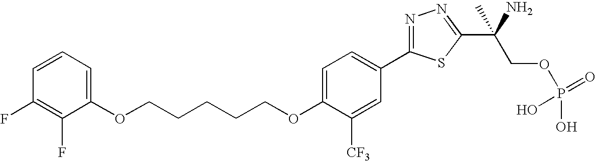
C(OC1=CC=C(C2=NN=C(C(COP(O)(=O)O)(N)C)S2)C=C1[CF3])CCCCOC1=CC=CC(F)=C1F
